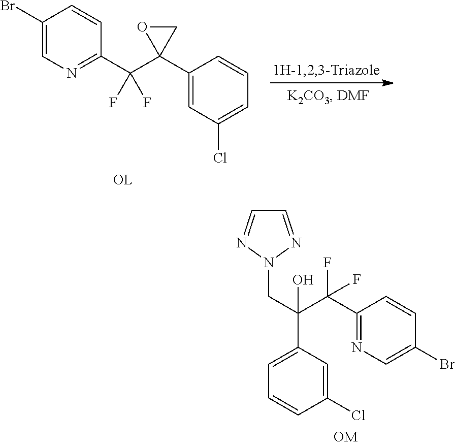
C1(Br)=CN=C(C(C2(C3=CC(Cl)=CC=C3)CO2)(F)F)C=C1.[OL].C1=NN(CC(C2=CC=CC(Cl)=C2)(C(C2=NC=C(Br)C=C2)(F)F)O)N=C1
